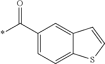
C1(C(*)=O)=CC=C2C(=C1)C=CS2
